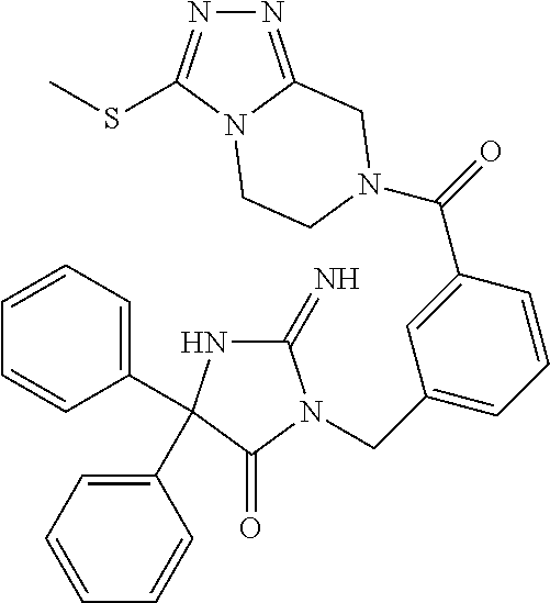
C1(=N)NC(C2=CC=CC=C2)(C2=CC=CC=C2)C(=O)N1CC1=CC=CC(C(=O)N2CCN3C(SC)=NN=C3C2)=C1
